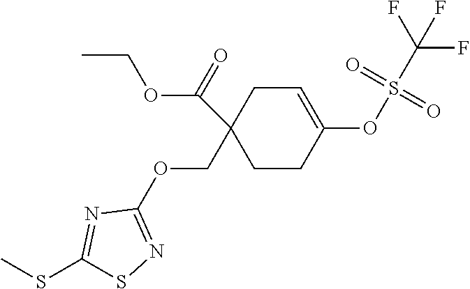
C(C1(C(OCC)=O)CCC(OS(C(F)(F)F)(=O)=O)=CC1)OC1=NSC(SC)=N1
